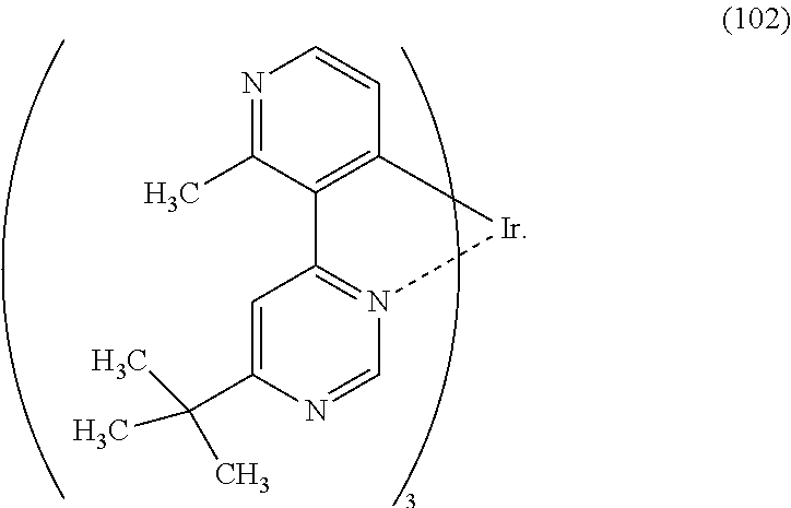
N1=C(C)C2=C(C=C1)[Ir]N1=C2C=C(C(C)(C)C)N=C1
